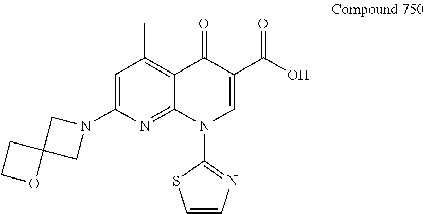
C1=C(N2CC3(C2)CCO3)N=C2C(=C1C)C(=O)C(C(O)=O)=CN2C1=NC=CS1
